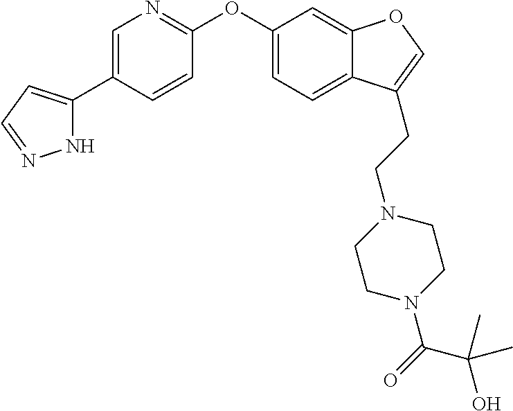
N1C(C2=CN=C(OC3=CC=C4C(=C3)OC=C4CCN3CCN(C(=O)C(O)(C)C)CC3)C=C2)=CC=N1
